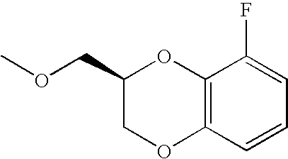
C1(COC)COC2=C(O1)C(F)=CC=C2
